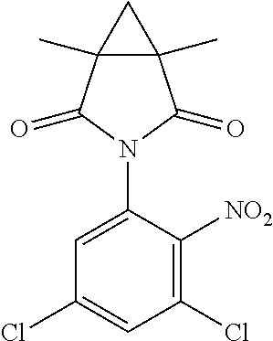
C1=C(N2C(=O)C3(C)C(C)(C2=O)C3)C([NO2])=C(Cl)C=C1Cl
